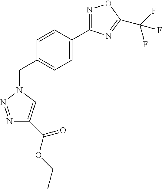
C1(C2=CC=C(CN3C=C(C(OCC)=O)N=N3)C=C2)=NOC(C(F)(F)F)=N1
